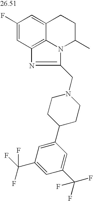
C1(F)=CC2=C3C(=C1)CCC(C)N3C(CN1CCC(C3=CC(C(F)(F)F)=CC(C(F)(F)F)=C3)CC1)=N2
